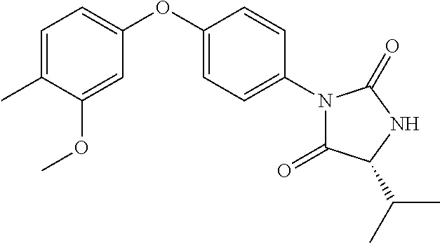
C1=C(C)C(OC)=CC(OC2=CC=C(N3C(=O)C(C(C)C)NC3=O)C=C2)=C1
